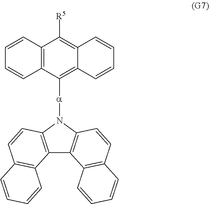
C12=C(N([a]C3=C4C(=C([R5])C5=C3C=CC=C5)C=CC=C4)C3=C1C1=C(C=C3)C=CC=C1)C=CC1=C2C=CC=C1
